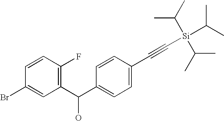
C1(C(C2=C(F)C=CC(Br)=C2)O)=CC=C(C#C[Si](C(C)C)(C(C)C)C(C)C)C=C1
